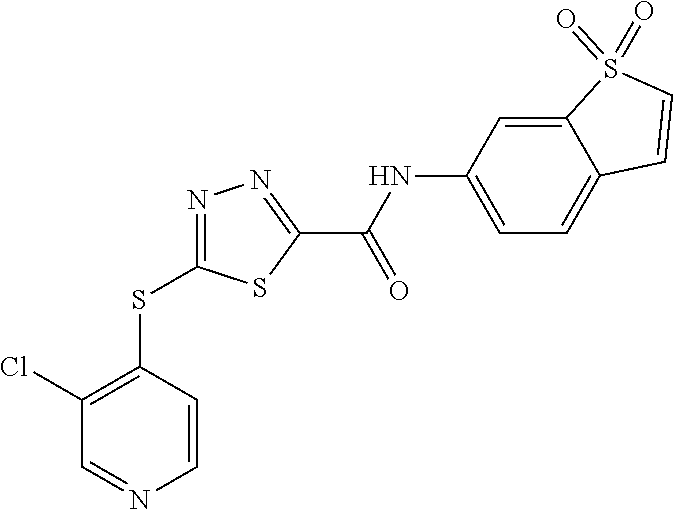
C1=CC(SC2=NN=C(C(NC3=CC=C4C(=C3)S(=O)(=O)C=C4)=O)S2)=C(Cl)C=N1
